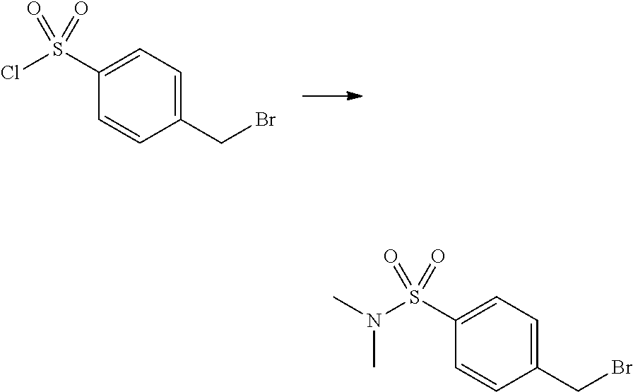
C1(CBr)=CC=C(S(Cl)(=O)=O)C=C1.C1(CBr)=CC=C(S(N(C)C)(=O)=O)C=C1
